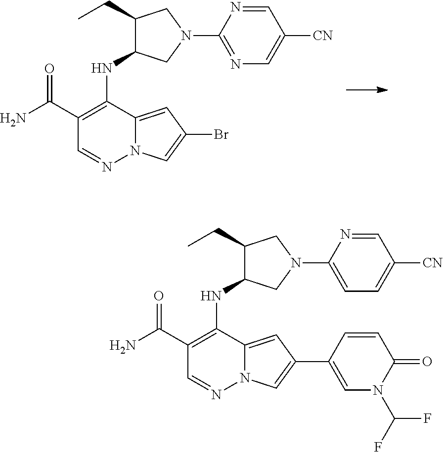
C1(C(N)=O)=C(NC2C(CC)CN(C3=NC=C([CN])C=N3)C2)C2=CC(Br)=CN2N=C1.C1(C(N)=O)=C(NC2C(CC)CN(C3=CC=C([CN])C=N3)C2)C2=CC(C3=CN(C(F)F)C(=O)C=C3)=CN2N=C1
